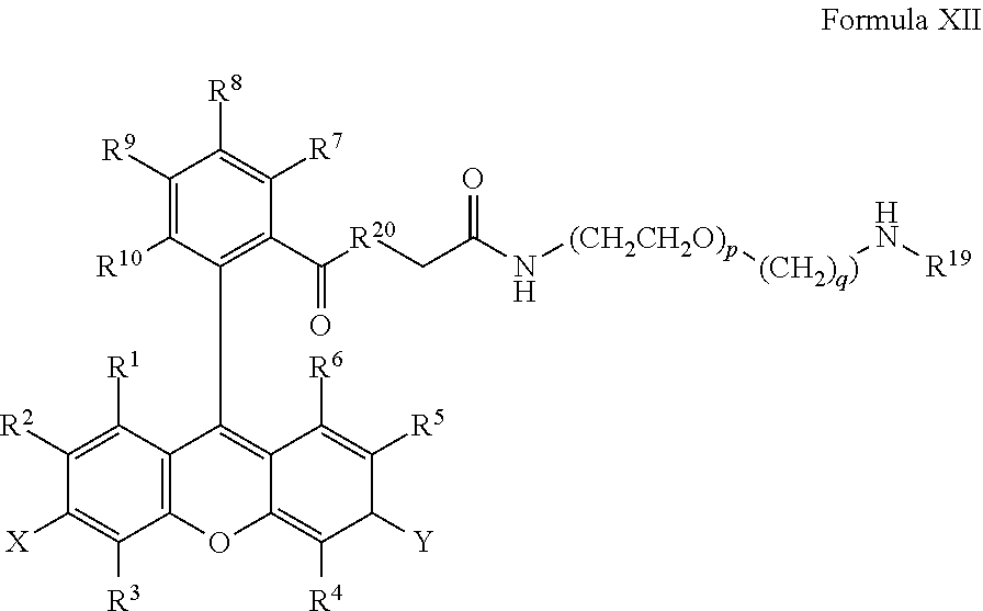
C1([R2])=C([R1])C2=C(C([R3])=C1[X])OC1=C([R4])C([Y])C([R5])=C([R6])C1=C2C1=C(C([R20]CC(N[(CH2CH2O)p][(CH2)q)]N[R19])=O)=O)C([R7])=C([R8])C([R9])=C1[R10]
